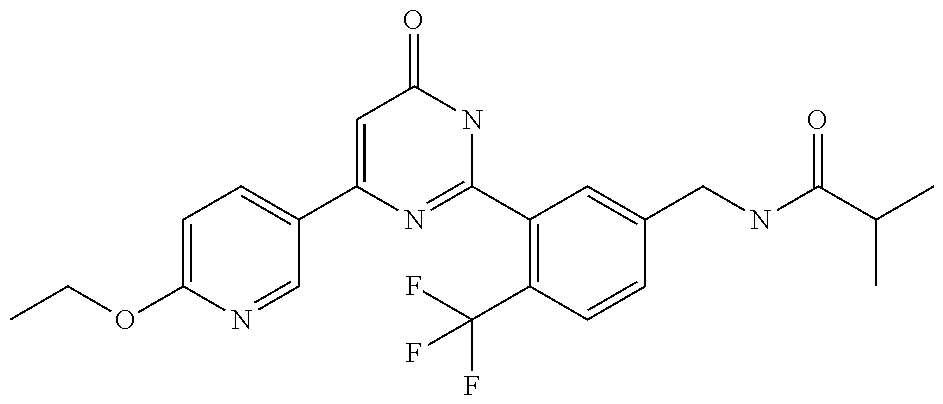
C1(C2=CC=C(OCC)N=C2)=CC(=O)NC(C2=C(C(F)(F)F)C=CC(CNC(C(C)C)=O)=C2)=N1
